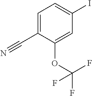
C1=C(C#N)C(OC(F)(F)F)=CC(I)=C1
